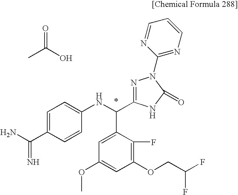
CC(O)=O.NC(C1=CC=C(NC(C2=CC(OC)=CC(OCC(F)F)=C2F)C2=NN(C3=NC=CC=N3)C(=O)N2)C=C1)=N
